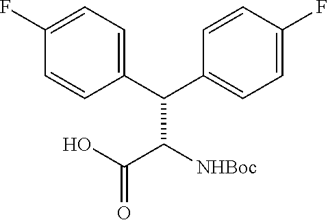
C1=CC(C(C2=CC=C(F)C=C2)C([NHBoc])C(O)=O)=CC=C1F
